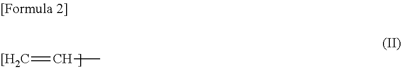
[[H2C]=CC
